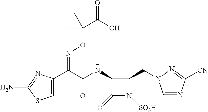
C1(NC(C(C2=CSC(N)=N2)=NOC(C(=O)O)(C)C)=O)C(=O)N([SO3H])C1CN1C=NC([CN])=N1
